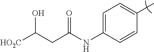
C1=C(NC(CC([HO2C])O)=O)C=CC(C)=C1
